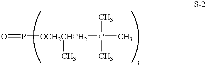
P(=O)[OCH2CHCH2](C(C)(C)C)C
